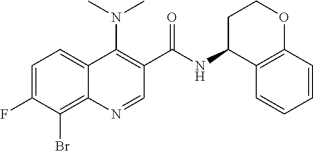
C1=C(F)C(Br)=C2C(=C1)C(N(C)C)=C(C(NC1C3=C(OCC1)C=CC=C3)=O)C=N2
